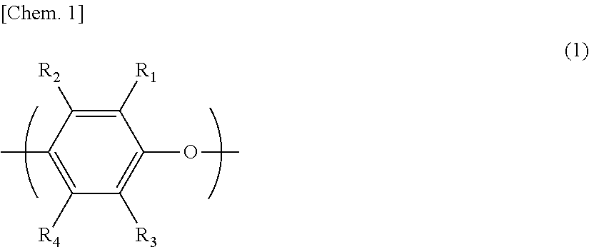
C1([R1])=C([R2])C(C)=C([R4])C([R3])=C1OC
